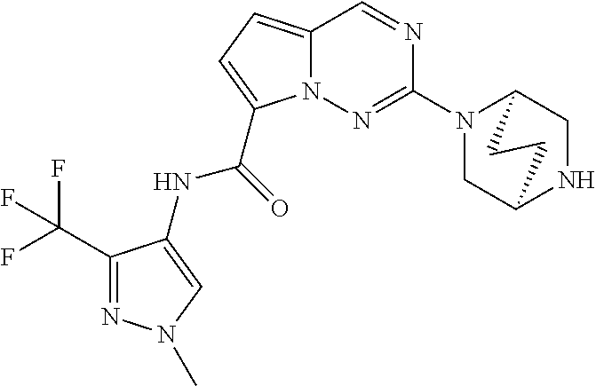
C12N(C3=NN4C(=CC=C4C(NC4=CN(C)N=C4C(F)(F)F)=O)C=N3)CC(NC1)CC2
